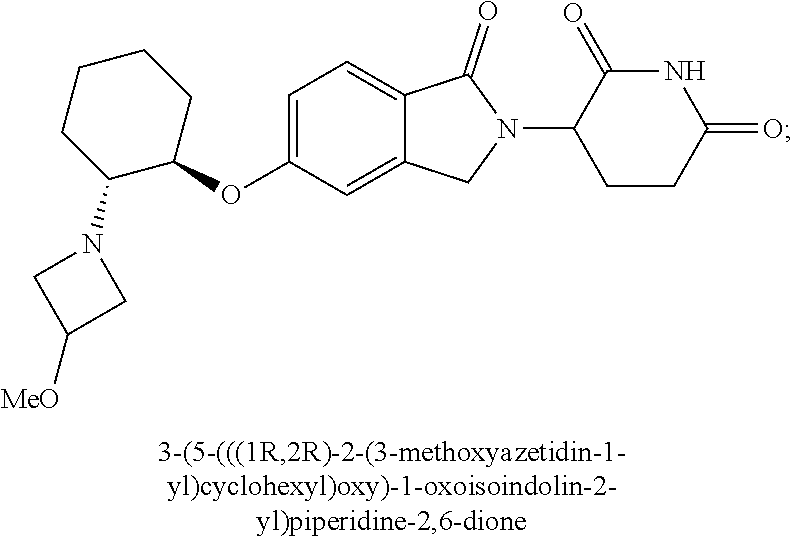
C1=C(OC2CCCCC2N2CC([MeO])C2)C=C2C(=C1)C(=O)N(C1CCC(=O)NC1=O)C2
